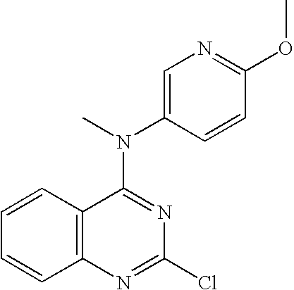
C1=CC2=C(C=C1)N=C(Cl)N=C2N(C1=CN=C(OC)C=C1)C
